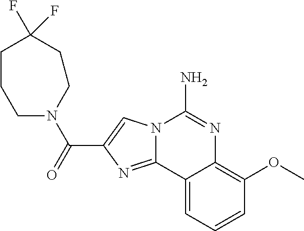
N12C(=NC(C(=O)N3CCCC(F)(F)CC3)=C1)C1=CC=CC(OC)=C1N=C2N
